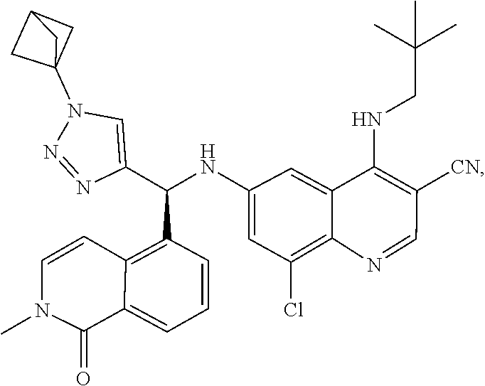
N1=NN(C23CC(C2)C3)C=C1C(NC1=CC(Cl)=C2C(=C1)C(NCC(C)(C)C)=C([CN])C=N2)C1=C2C(=CC=C1)C(=O)N(C)C=C2
